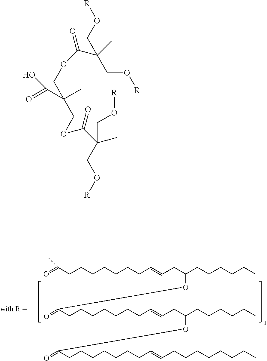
CC(CCCCCCCC=CCC(CCCCCC)OC(CCCCCCCC=CCC(CCCCCC)OC(CCCCCCCC=CCCCCCCCC)=O)=O)=O.O=C(C(C)(COC(=O)C(C)(CO[R])CO[R])COC(C(C)(CO[R])CO[R])=O)O
